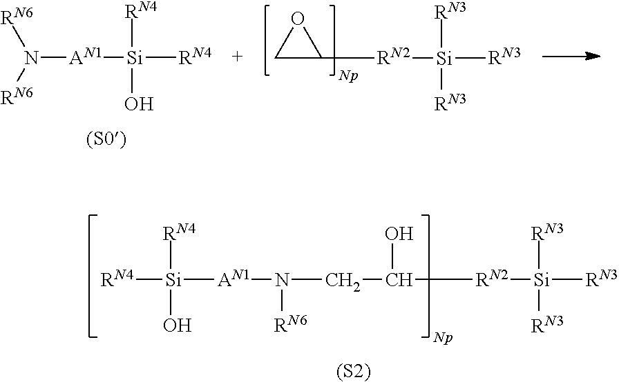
[(S2)].C(C([RN2][Si]([RN3])([RN3])[RN3])O)N([AN1][Si]([RN4])([RN4])O)[RN6].C1C([RN2][Si]([RN3])([RN3])[RN3])O1.[AN1]([Si]([RN4])([RN4])O)N([RN6])[RN6]
